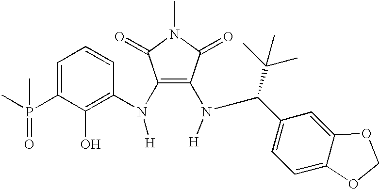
CP(C1=CC=CC(N(C2=C(N(C(C3=CC=C4C(=C3)OCO4)C(C)(C)C)[H])C(=O)N(C)C2=O)[H])=C1O)(=O)C
